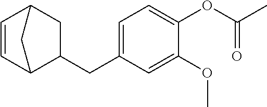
C1C2C=CC(C1CC1=CC=C(OC(C)=O)C(OC)=C1)C2
